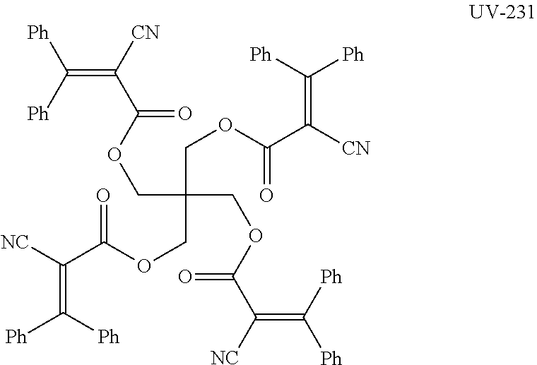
[Ph]C(=C(C(OCC(COC(C([CN])=C([Ph])[Ph])=O)(COC(C([NC])=C([Ph])[Ph])=O)COC(C([NC])=C([Ph])[Ph])=O)=O)[CN])[Ph]
